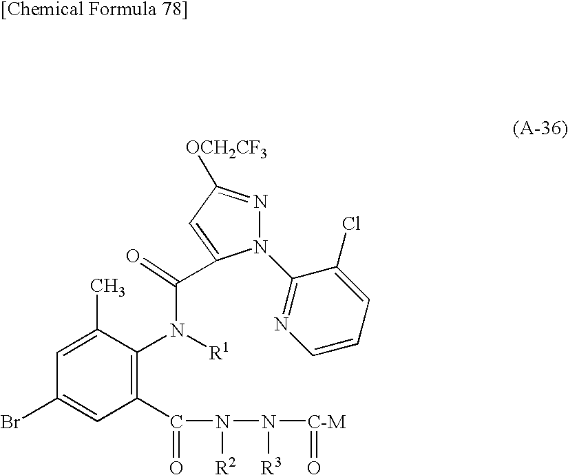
N1(C2=NC=CC=C2Cl)N=C([OCH2CF3])C=C1C(=O)N([R1])C1=C(C(=O)N([R2])N([R3])[C-M]=O)C=C(Br)C=C1C
